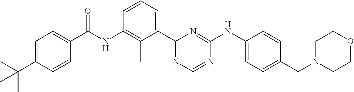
N(C1=C(C)C(C2=NC=NC(NC3=CC=C(CN4CCOCC4)C=C3)=N2)=CC=C1)C(=O)C1=CC=C(C(C)(C)C)C=C1
